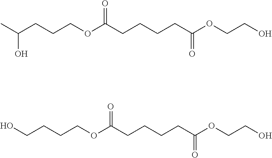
CC(O)CCCOC(CCCCC(=O)OCCO)=O.C(COC(=O)CCCCC(OCCCCO)=O)O
